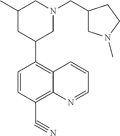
C1(C)CC(C2=C3C(=C(C#N)C=C2)N=CC=C3)CN(CC2CN(C)CC2)C1
